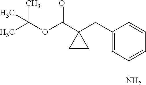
C1(CC2(C(OC(C)(C)C)=O)CC2)=CC(N)=CC=C1
